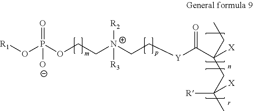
[N+]([R2])([R3])(CCOP(=O)([O-])O[R1])CC[Y]C(C([X])(CC)CC(C)([X])[R])=O
